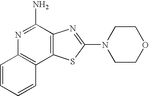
N1=C(N)C2=C(C3=C1C=CC=C3)SC(N1CCOCC1)=N2
